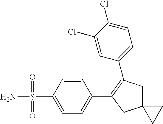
C1(C2=C(C3=CC=C(Cl)C(Cl)=C3)CC3(C2)CC3)=CC=C(S(N)(=O)=O)C=C1
